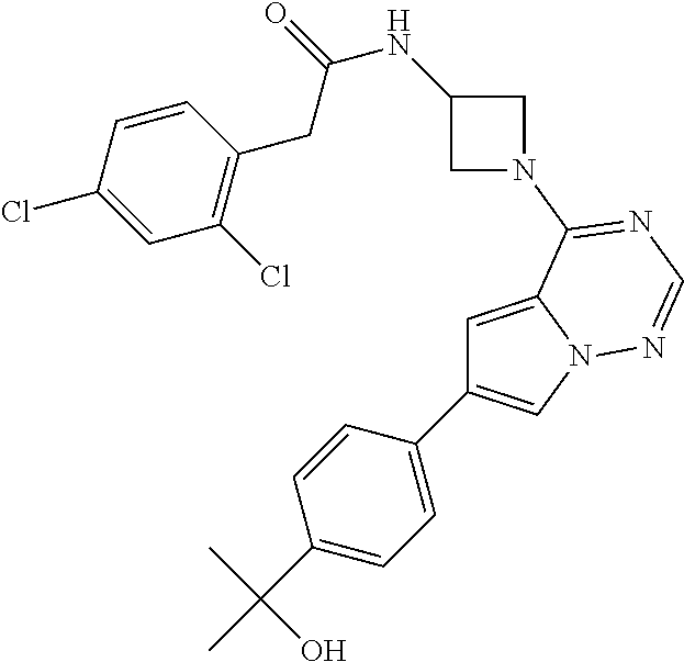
C1=C2N(C=C1C1=CC=C(C(C)(C)O)C=C1)N=CN=C2N1CC(NC(=O)CC2=C(Cl)C=C(Cl)C=C2)C1
